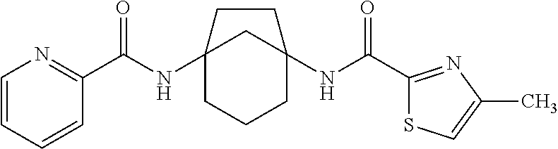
C12(NC(C3=NC=CC=C3)=O)CCCC(NC(C3=NC(C)=CS3)=O)(C1)CC2
